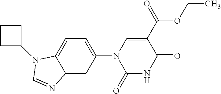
C1C(N2C3=CC=C(N4C(=O)NC(=O)C(C(=O)OCC)=C4)C=C3N=C2)CC1
